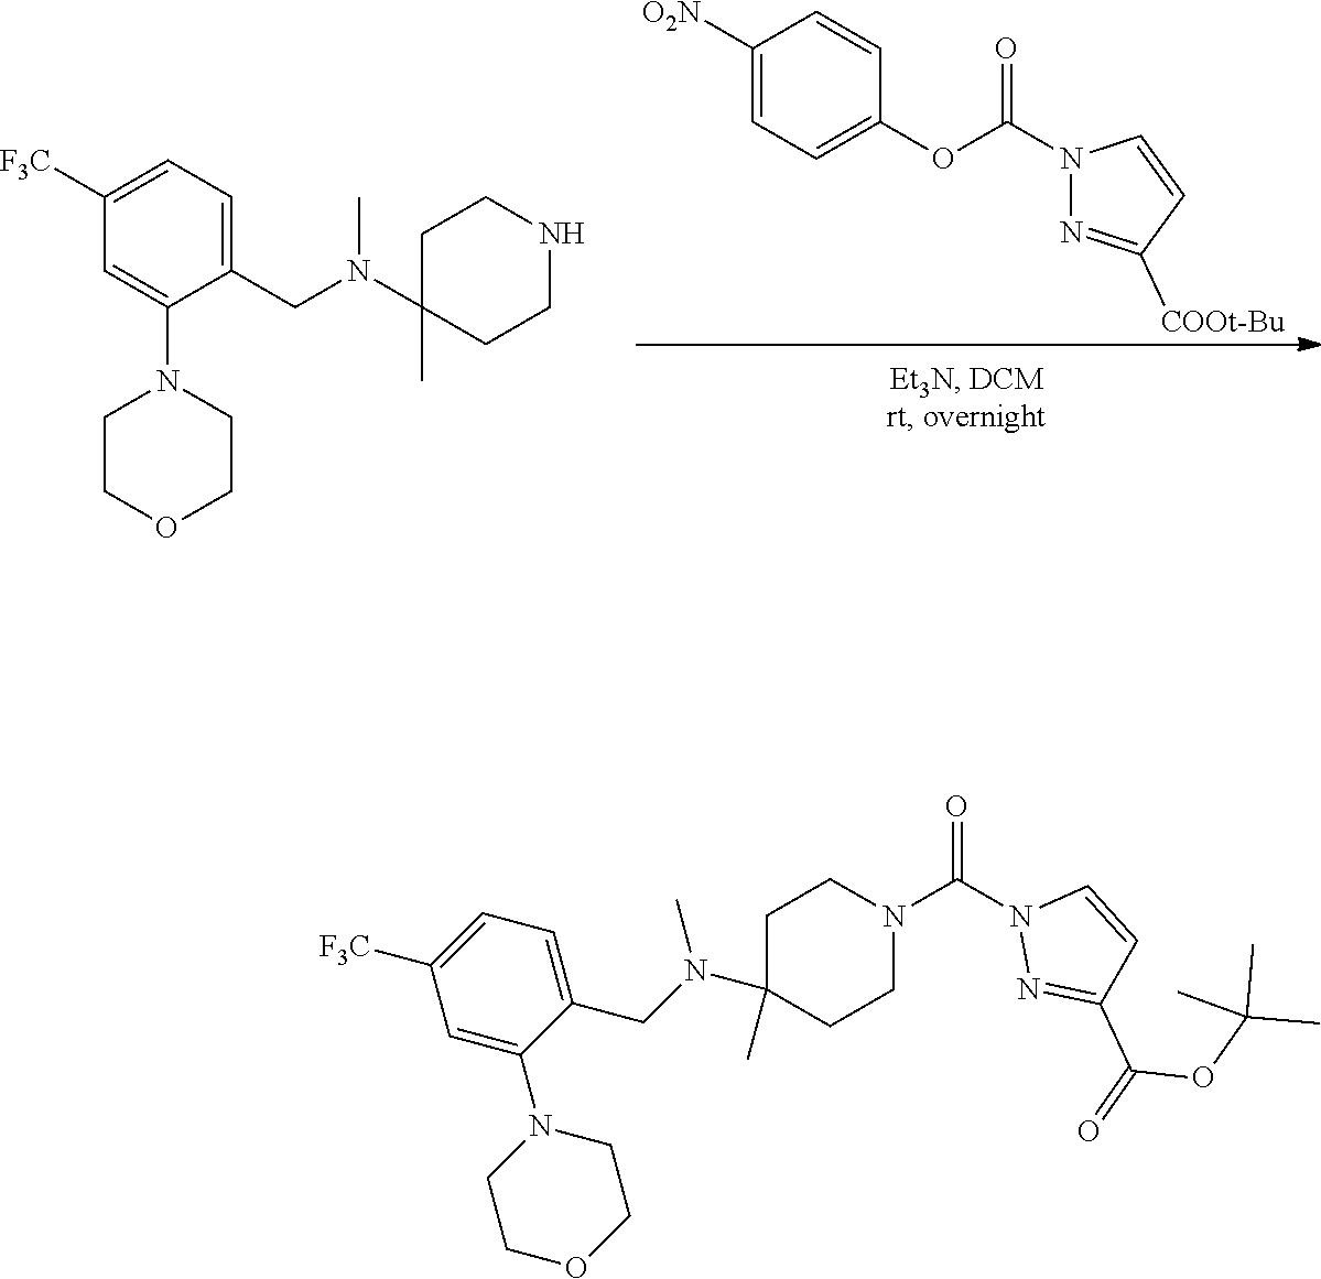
C(C1=CC=C([F3C])C=C1N1CCOCC1)N(C1(C)CCNCC1)C.[COOt-Bu]C1=NN(C(OC2=CC=C([O2N])C=C2)=O)C=C1.C(C1=CC=C([F3C])C=C1N1CCOCC1)N(C)C1(C)CCN(C(N2N=C(C(=O)OC(C)(C)C)C=C2)=O)CC1
